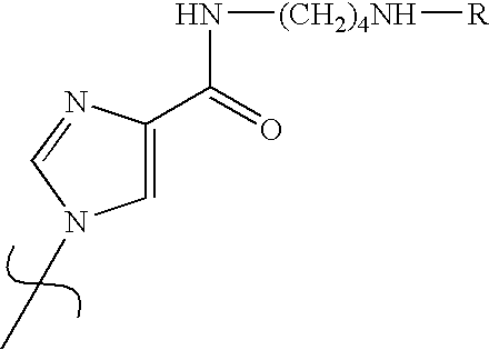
C1(C(=O)N[(CH2)4NH][R])=CN(CC)C=N1
